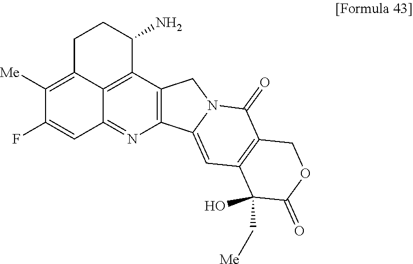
C1C2=C([Me])C(F)=CC3=NC4=C(C(=C23)C(N)C1)CN1C4=CC2=C(C1=O)COC(=O)C2(O)C[Me]
